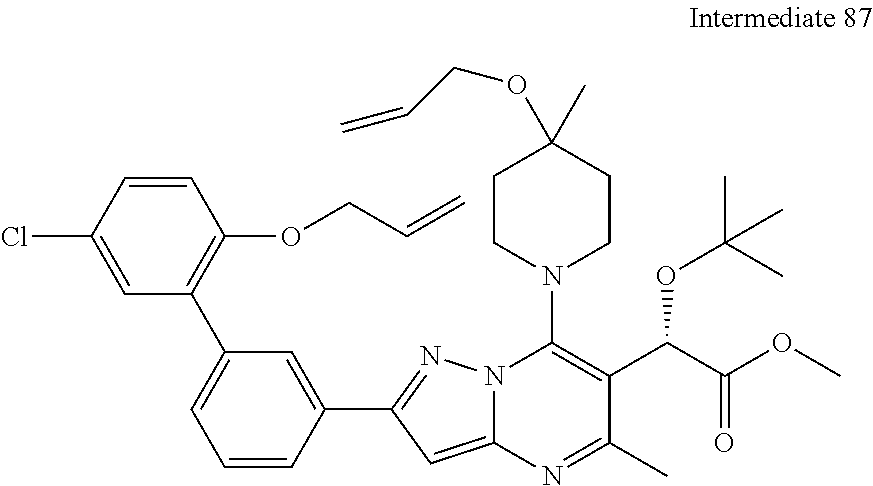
C1=CC(C2=NN3C(=C2)N=C(C)C(C(C(OC)=O)OC(C)(C)C)=C3N2CCC(C)(OCC=C)CC2)=CC(C2=C(OCC=C)C=CC(Cl)=C2)=C1
